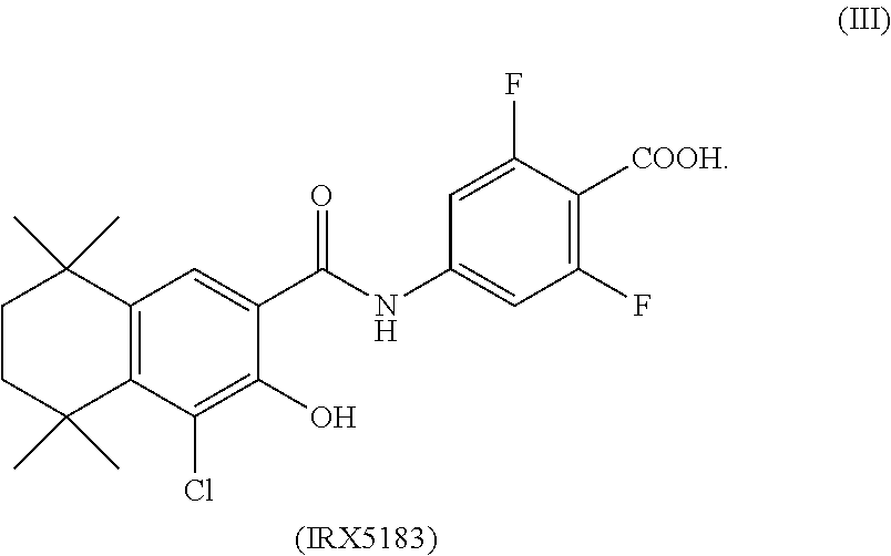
C1CC(C)(C)C2=C(C1(C)C)C=C(C(NC1=CC(F)=C([COOH])C(F)=C1)=O)C(O)=C2Cl.[(IRX5183)]
